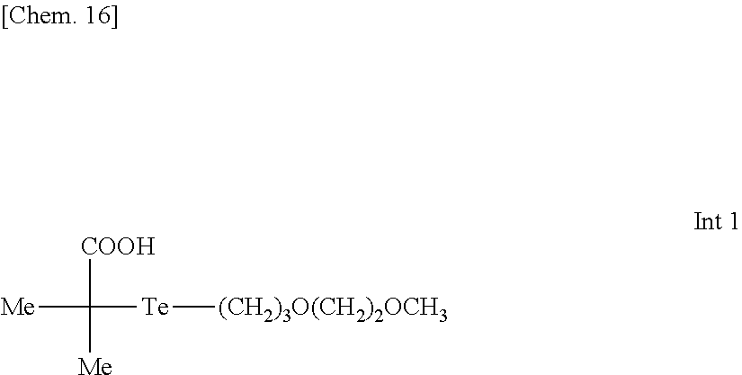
[Me]C([COOH])([Te][(CH2)3O(CH2)2OCH3])[Me]
